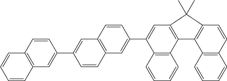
C12=C(C=C(C3=CC4=C(C=C3)C=C(C3=CC5=C(C6=C3C=CC=C6)C3=C(C=CC6=C3C=CC=C6)C5(C)C)C=C4)C=C1)C=CC=C2
